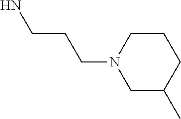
C1CN(CCCN)CC(C)C1
